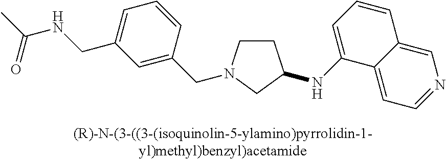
C1CN(CC2=CC(CNC(C)=O)=CC=C2)CC1NC1=CC=CC2=CN=CC=C12
